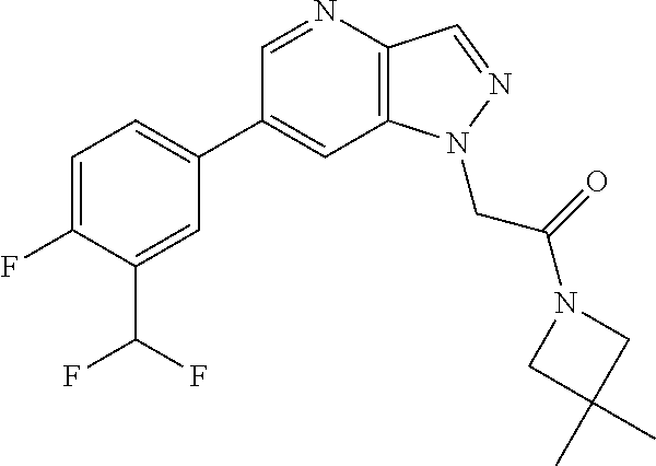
C1(C2=CC=C(F)C(C(F)F)=C2)=CC2=C(C=NN2CC(=O)N2CC(C)(C)C2)N=C1
